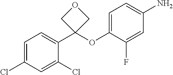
C1=C(Cl)C=C(Cl)C(C2(OC3=CC=C(N)C=C3F)COC2)=C1
